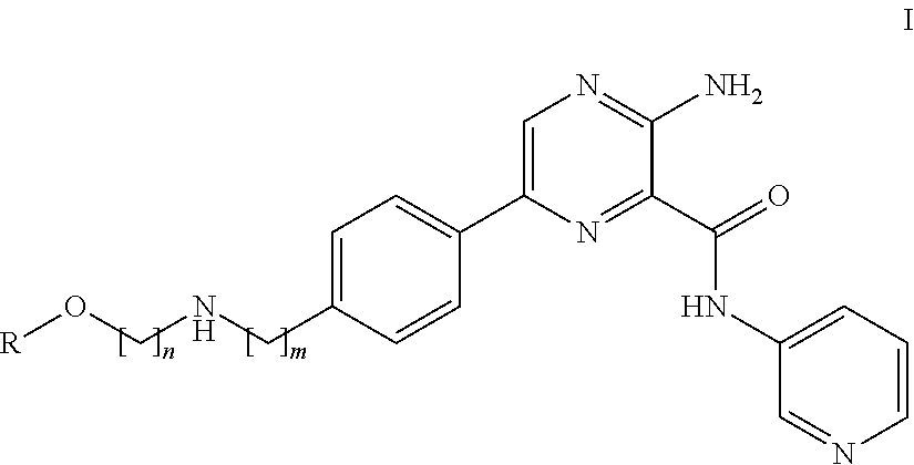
C1=C(C2=CC=C(CNCO[R])C=C2)N=C(C(=O)NC2=CC=CN=C2)C(N)=N1
